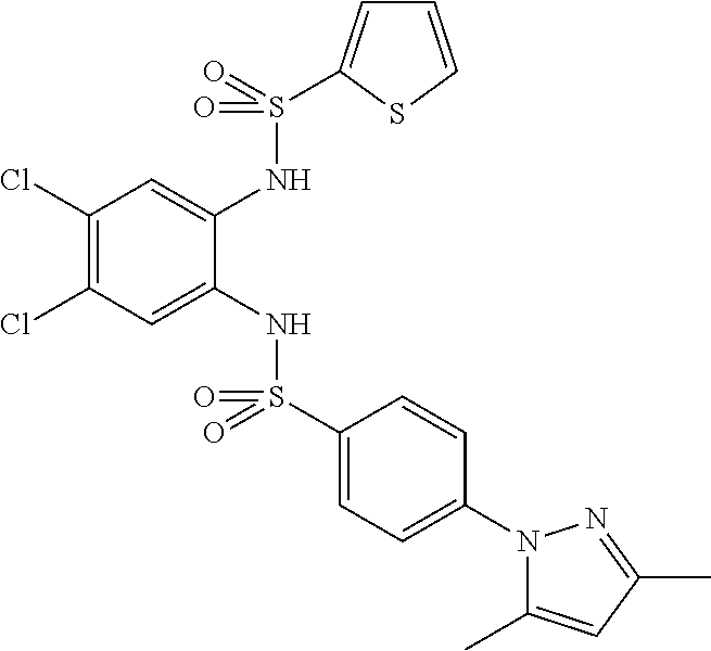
C1(Cl)=C(Cl)C=C(NS(C2=CC=C(N3C(C)=CC(C)=N3)C=C2)(=O)=O)C(NS(=O)(=O)C2=CC=CS2)=C1
